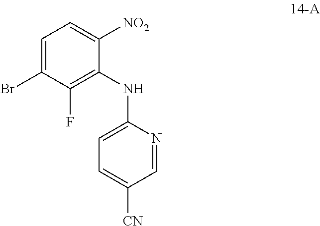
C1=C(Br)C(F)=C(NC2=CC=C([CN])C=N2)C([NO2])=C1
